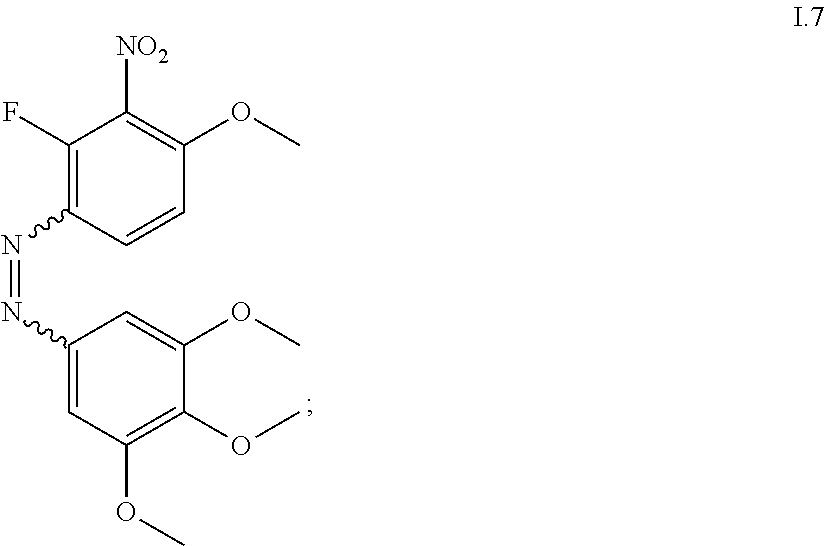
C1(F)=C(N=NC2=CC(OC)=C(OC)C(OC)=C2)C=CC(OC)=C1[NO2]
